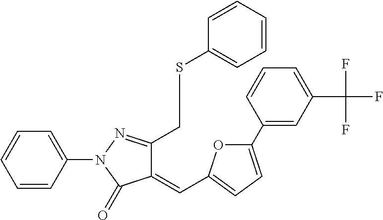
C1=CC(N2N=C(CSC3=CC=CC=C3)C(=CC3=CC=C(C4=CC(C(F)(F)F)=CC=C4)O3)C2=O)=CC=C1
